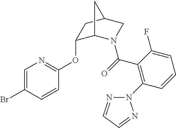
C1=C(Br)C=CC(OC2C3N(C(=O)C4=C(N5N=CC=N5)C=CC=C4F)CC(C2)C3)=N1
